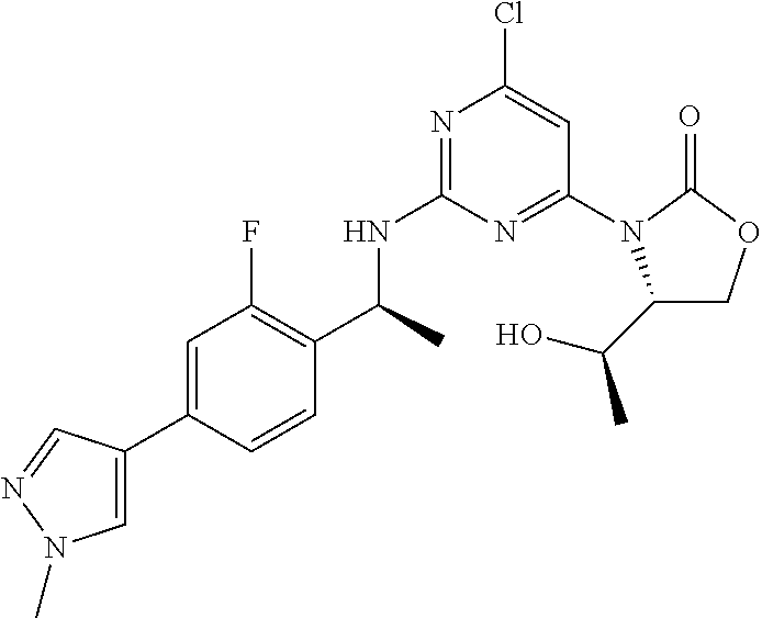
N1=C(NC(C2=C(F)C=C(C3=CN(C)N=C3)C=C2)C)N=C(N2C(C(O)C)COC2=O)C=C1Cl
